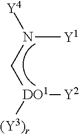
C(N([Y4])[Y1])[DO1]([(Y3)r])[Y2]
